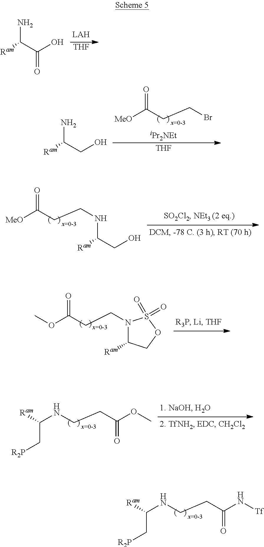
C(NCCC(N[Tf])=O)([Ram])C[R2P].[THF].[Ram]C(C(O)=O)N.[MeO]C(CCBr)=O.[iPr2NEt].[THF].[Ram]C(CO)N.[MeO]C(CCNC([Ram])CO)=O.C(NCCC(OC)=O)([Ram])C[R2P].C(CC(OC)=O)N1C([Ram])COS1(=O)=O
